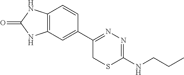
C12=C(C=C(C3=NN=C(NCCC)SC3)C=C1)NC(=O)N2
